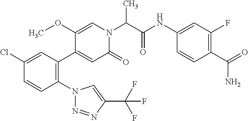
C1(Cl)=CC(C2=CC(=O)N(C(C(NC3=CC(F)=C(C(=O)N)C=C3)=O)C)C=C2OC)=C(N2N=NC(C(F)(F)F)=C2)C=C1
